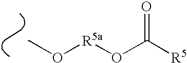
CO[R5a]OC([R5])=O
